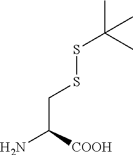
C(SSC(C)(C)C)C([COOH])N
